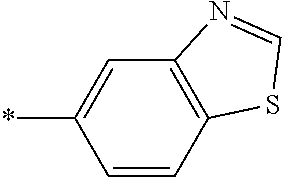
C1(*)=CC2=C(C=C1)SC=N2
